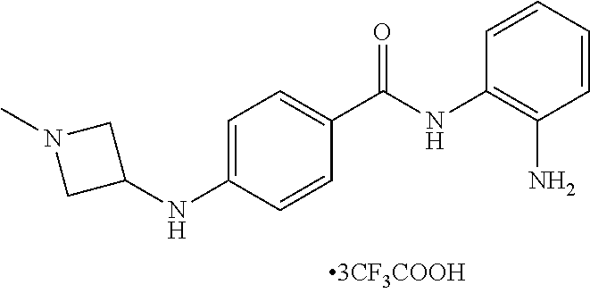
C1=CC=CC(N)=C1NC(C1=CC=C(NC2CN(C)C2)C=C1)=O
